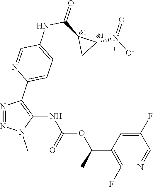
N1=NN(C)C(NC(OC(C2=C(F)N=CC(F)=C2)C)=O)=C1C1=CC=C(NC(C2CC2N(=O)[O-])=O)C=N1
